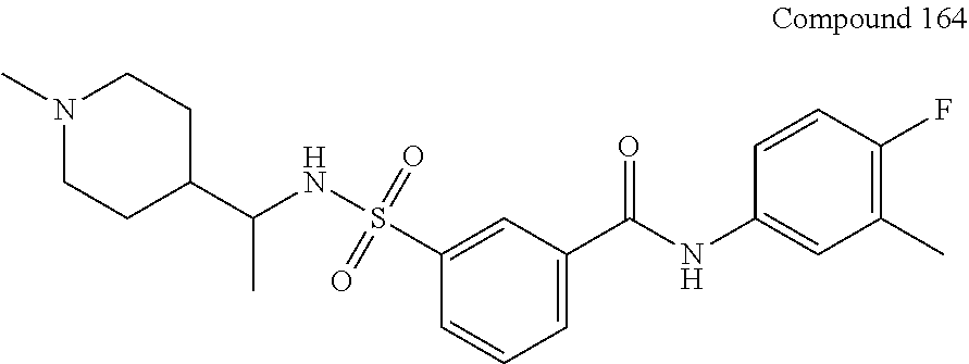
C1(C(NC2=CC(C)=C(F)C=C2)=O)=CC=CC(S(NC(C2CCN(C)CC2)C)(=O)=O)=C1
